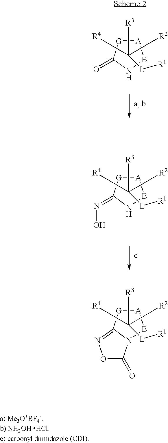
[A]1[G]C(=O)NB1.C([R3])([L][R1])([R4])C[R2].[A]1[G]C(=NO)NB1.C([R3])([L][R1])([R4])C[R2].[A]1[G]C2=NOC(=O)N2B1.C([R3])([L][R1])([R4])C[R2]
